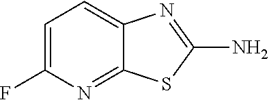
C1=C(F)N=C2C(=C1)N=C(N)S2
